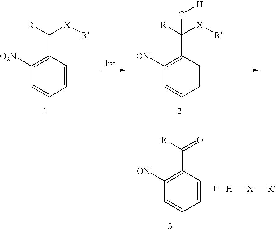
C1=CC(C([R])[X][R])=C([O2N])C=C1.C1=CC(C([R])([X][R])O[H])=C([ON])C=C1.C1=CC(C([R])=O)=C([ON])C=C1.[H][X][R]
